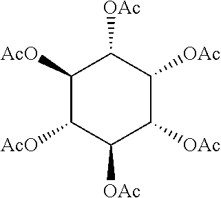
C1([AcO])C([AcO])C([OAc])C([OAc])C([OAc])C1[OAc]
